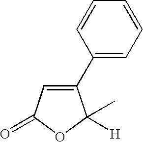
C1(=O)OC(C)([H])C(C2=CC=CC=C2)=C1
